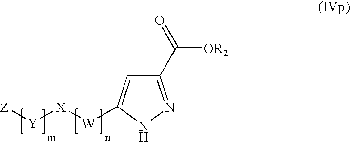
C1(C(=O)[OR2])=NNC([W][X][Y][Z])=C1
